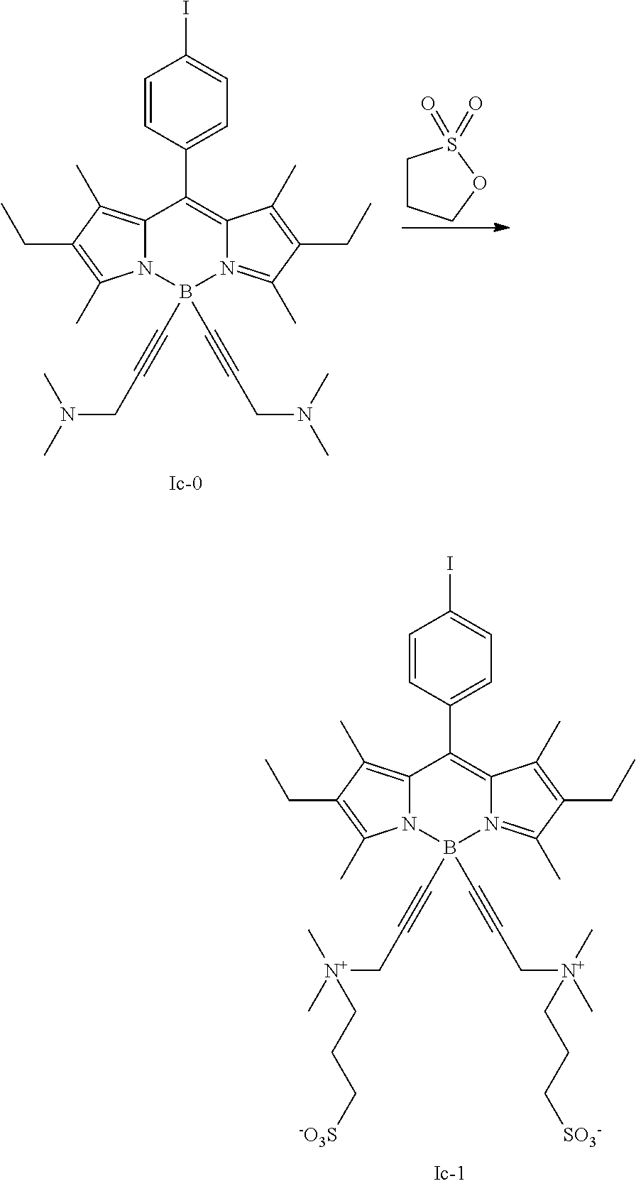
C12=C(C)C(CC)=C(C)N1B(C#CCN(C)C)(C#CCN(C)C)N1=C(C)C(CC)=C(C)C1=C2C1=CC=C(I)C=C1.C1CCOS1(=O)=O.C12=C(C)C(CC)=C(C)N1B(C#CC[N+](C)(C)CCC[-O3S])(C#CC[N+](C)(C)CCC[SO3-])N1=C(C)C(CC)=C(C)C1=C2C1=CC=C(I)C=C1
